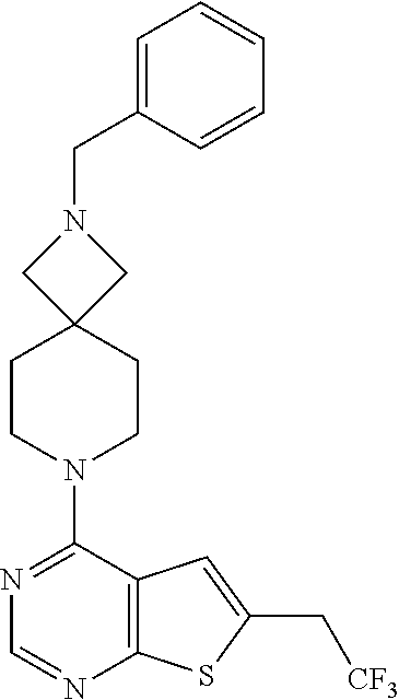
C1=C(CN2CC3(C2)CCN(C2=NC=NC4=C2C=C(C[CF3])S4)CC3)C=CC=C1
